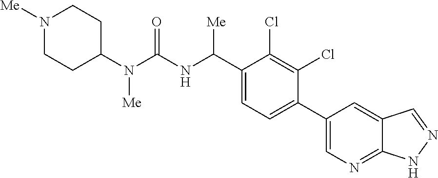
C1(N(C(NC(C2=CC=C(C3=CN=C4C(=C3)C=NN4)C(Cl)=C2Cl)[Me])=O)[Me])CCN([Me])CC1
